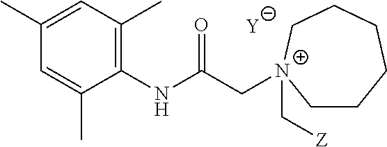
[Y].C1=C(C)C(NC(C[N+]2(C[Z])CCCCCC2)=O)=C(C)C=C1C
